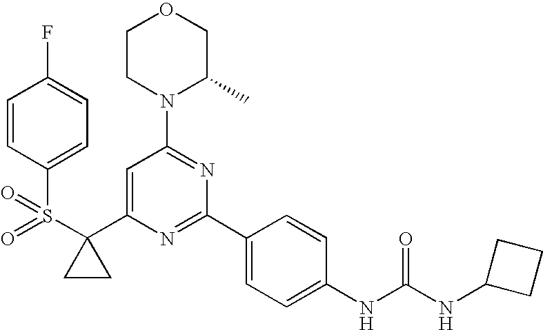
S(C1(C2=CC(N3C(C)COCC3)=NC(C3=CC=C(NC(NC4CCC4)=O)C=C3)=N2)CC1)(=O)(=O)C1=CC=C(F)C=C1
